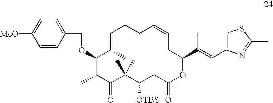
C1C(C)C(OCC2=CC=C([MeO])C=C2)C(C)C(=O)C(C)(C)C([OTBS])CC(=O)OC(C(C)=CC2=CSC(C)=N2)CC=CCC1
